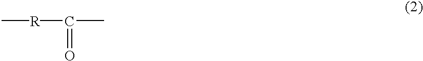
[R](C(C)=O)C
